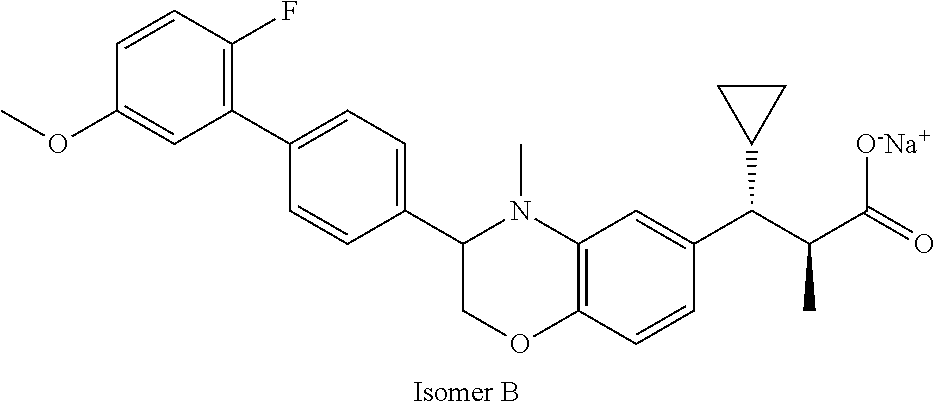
C1=C(OC)C=CC(F)=C1C1=CC=C(C2N(C)C3=C(OC2)C=CC(C(C(C(=O)[O-Na+])C)C2CC2)=C3)C=C1
